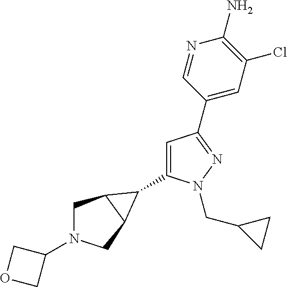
C1=C(C2C3CN(C4COC4)CC32)N(CC2CC2)N=C1C1=CC(Cl)=C(N)N=C1
